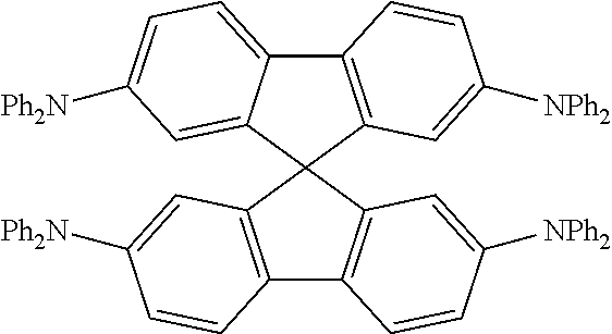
C12=C(C3(C4=C1C=CC([NPh2])=C4)C1=C(C4=CC=C([Ph2N])C=C34)C=CC([NPh2])=C1)C=C([Ph2N])C=C2
